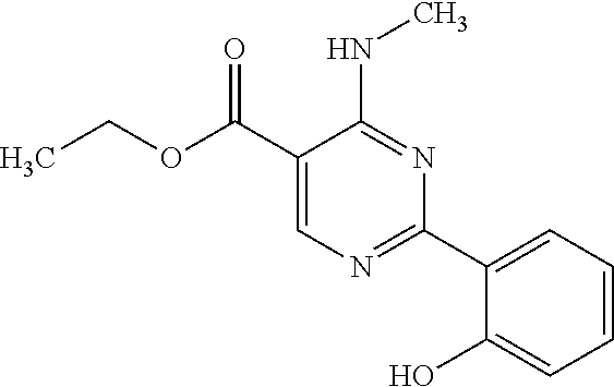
N(C1=NC(C2=CC=CC=C2O)=NC=C1C(OCC)=O)C
